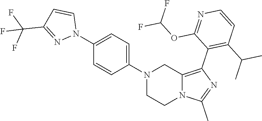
N1(C2=CC=C(N3C=CC(C(F)(F)F)=N3)C=C2)CCN2C(=C(C3=C(C(C)C)C=CN=C3OC(F)F)N=C2C)C1
